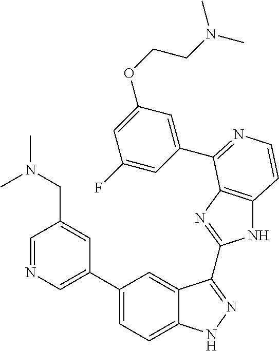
C1(C2=CN=CC(CN(C)C)=C2)=CC=C2C(=C1)C(C1=NC3=C(N1)C=CN=C3C1=CC(OCCN(C)C)=CC(F)=C1)=NN2
